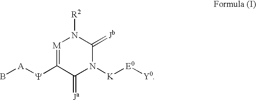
[M]1=C([Y][A]B)C(=[Ja])N([K][E0][Y0])C(=[Jb])N1[R2]
